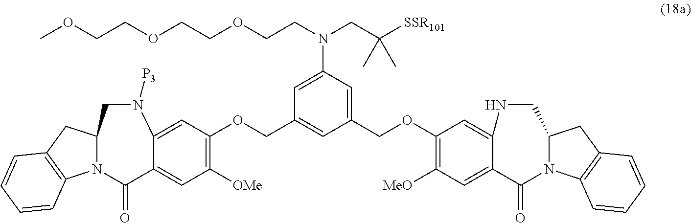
C1=C2C(=O)N3C4=C(CC3CN([P3])C2=CC(OCC2=CC(COC3=C([MeO])C=C5C(=C3)NCC3N(C5=O)C5=C(C3)C=CC=C5)=CC(N(CC([SSR101])(C)C)CCOCCOCCOC)=C2)=C1[OMe])C=CC=C4
